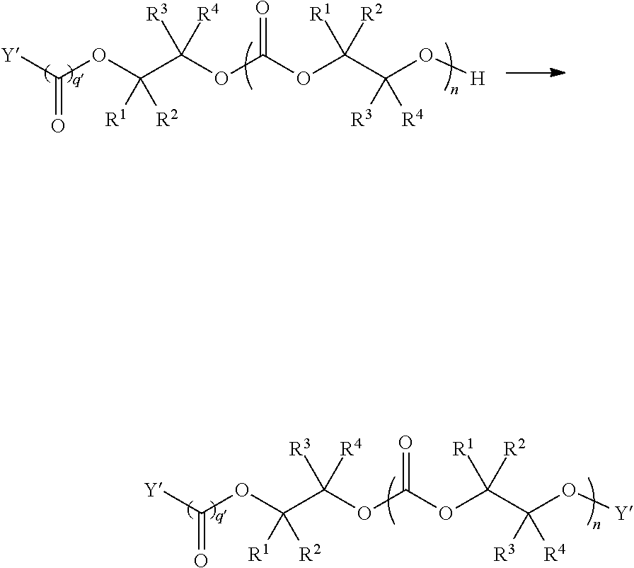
[Y]C(OC(C(OC(OC(C(O[Y])([R3])[R4])([R1])[R2])=O)([R3])[R4])([R1])[R2])=O.[Y]C(OC(C(OC(OC(C(O[H])([R3])[R4])([R1])[R2])=O)([R3])[R4])([R1])[R2])=O
